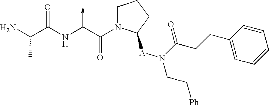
C(N)(C(NC(C(N1CCCC1[A]N(CC[Ph])C(CCC1=CC=CC=C1)=O)=O)->C)=O)C
